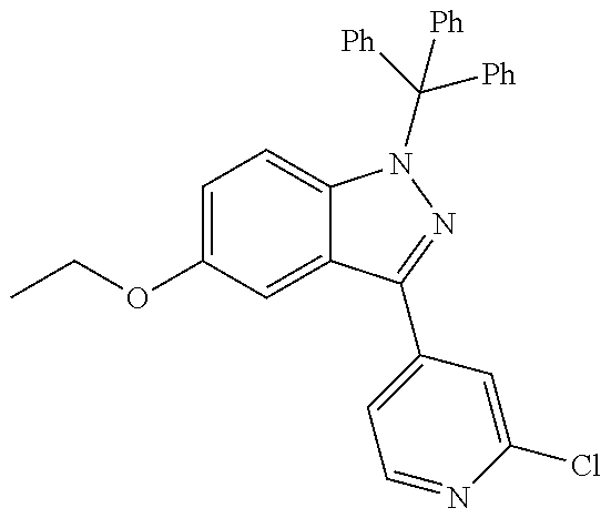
CCOC1=CC=C2C(=C1)C(C1=CC=NC(Cl)=C1)=NN2C([Ph])([Ph])[Ph]
